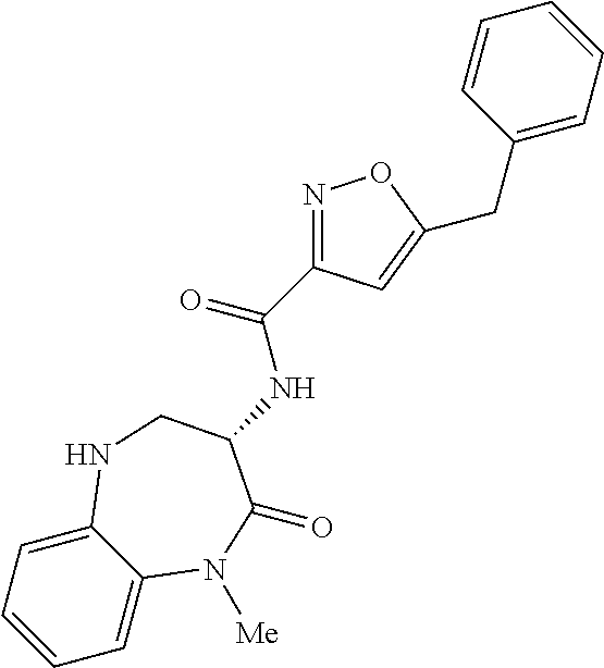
C1=CC=C2C(=C1)N([Me])C(=O)C(NC(=O)C1=NOC(CC3=CC=CC=C3)=C1)CN2
